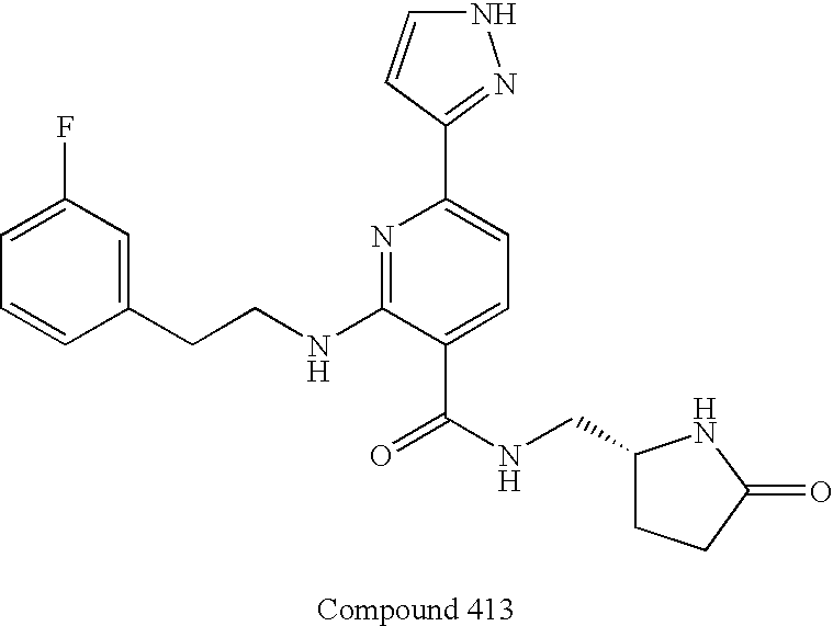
C1=CC(CCNC2=NC(C3=NNC=C3)=CC=C2C(NCC2CCC(=O)N2)=O)=CC(F)=C1
